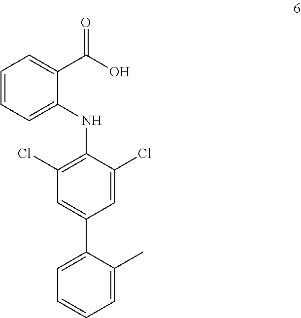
C1=CC=C(NC2=C(Cl)C=C(C3=CC=CC=C3C)C=C2Cl)C(C(O)=O)=C1
